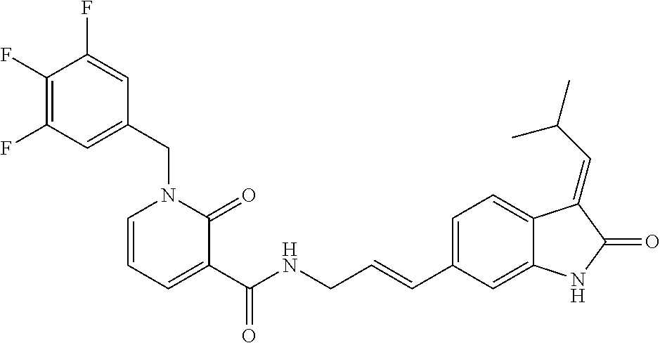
C1(F)=C(F)C=C(CN2C=CC=C(C(NCC=CC3=CC=C4C(=C3)NC(=O)C4=CC(C)C)=O)C2=O)C=C1F
